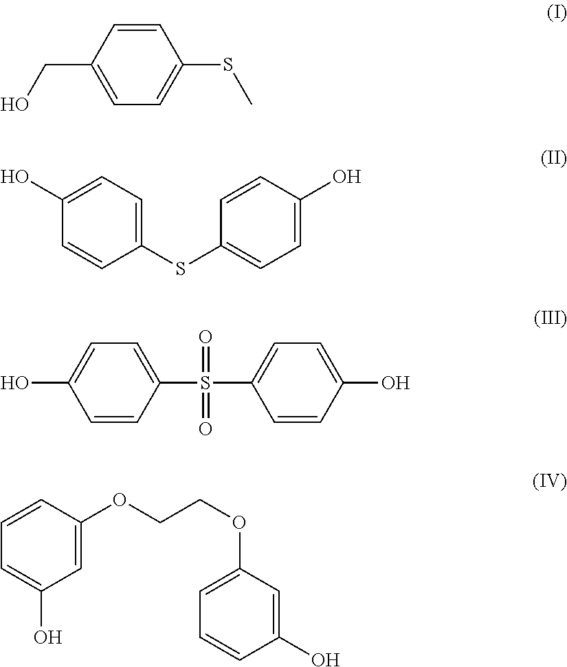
C1(SC)=CC=C(CO)C=C1.C1(O)=CC=C(SC2=CC=C(O)C=C2)C=C1.C1(S(C2=CC=C(O)C=C2)(=O)=O)=CC=C(O)C=C1.C1=CC(OCCOC2=CC=CC(O)=C2)=CC(O)=C1
